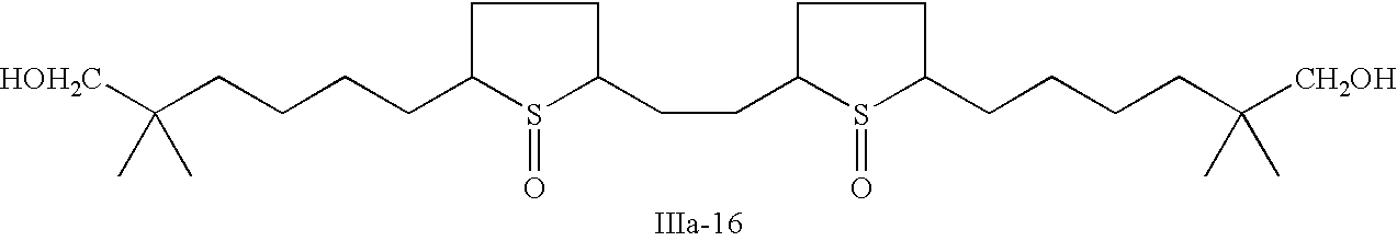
C1C(CCCCC([HOH2C])(C)C)S(=O)C(CCC2S(=O)C(CCCCC([CH2OH])(C)C)CC2)C1
